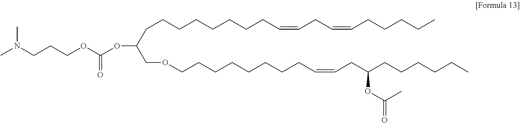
CN(CCCOC(OC(CCCCCCCCC=CCC=CCCCCC)COCCCCCCCCC=CCC(CCCCCC)OC(C)=O)=O)C
